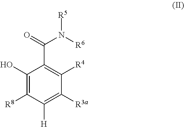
C1(O)=C([R8])C([H])=C([R3a])C([R4])=C1C(=O)N([R6])[R5]
